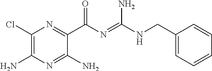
C1(Cl)=C(N)N=C(N)C(C(=O)N=C(N)NCC2=CC=CC=C2)=N1
